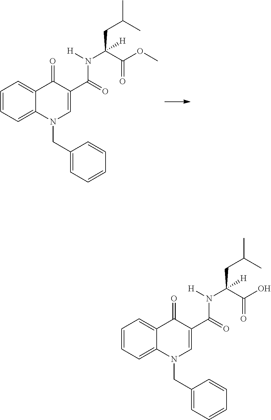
C1=CC=C2C(=C1)C(=O)C(C(=O)N([H])C(C(OC)=O)([H])CC(C)C)=CN2CC1=CC=CC=C1.C1=CC=C2C(=C1)C(=O)C(C(=O)N([H])C(C(O)=O)([H])CC(C)C)=CN2CC1=CC=CC=C1
